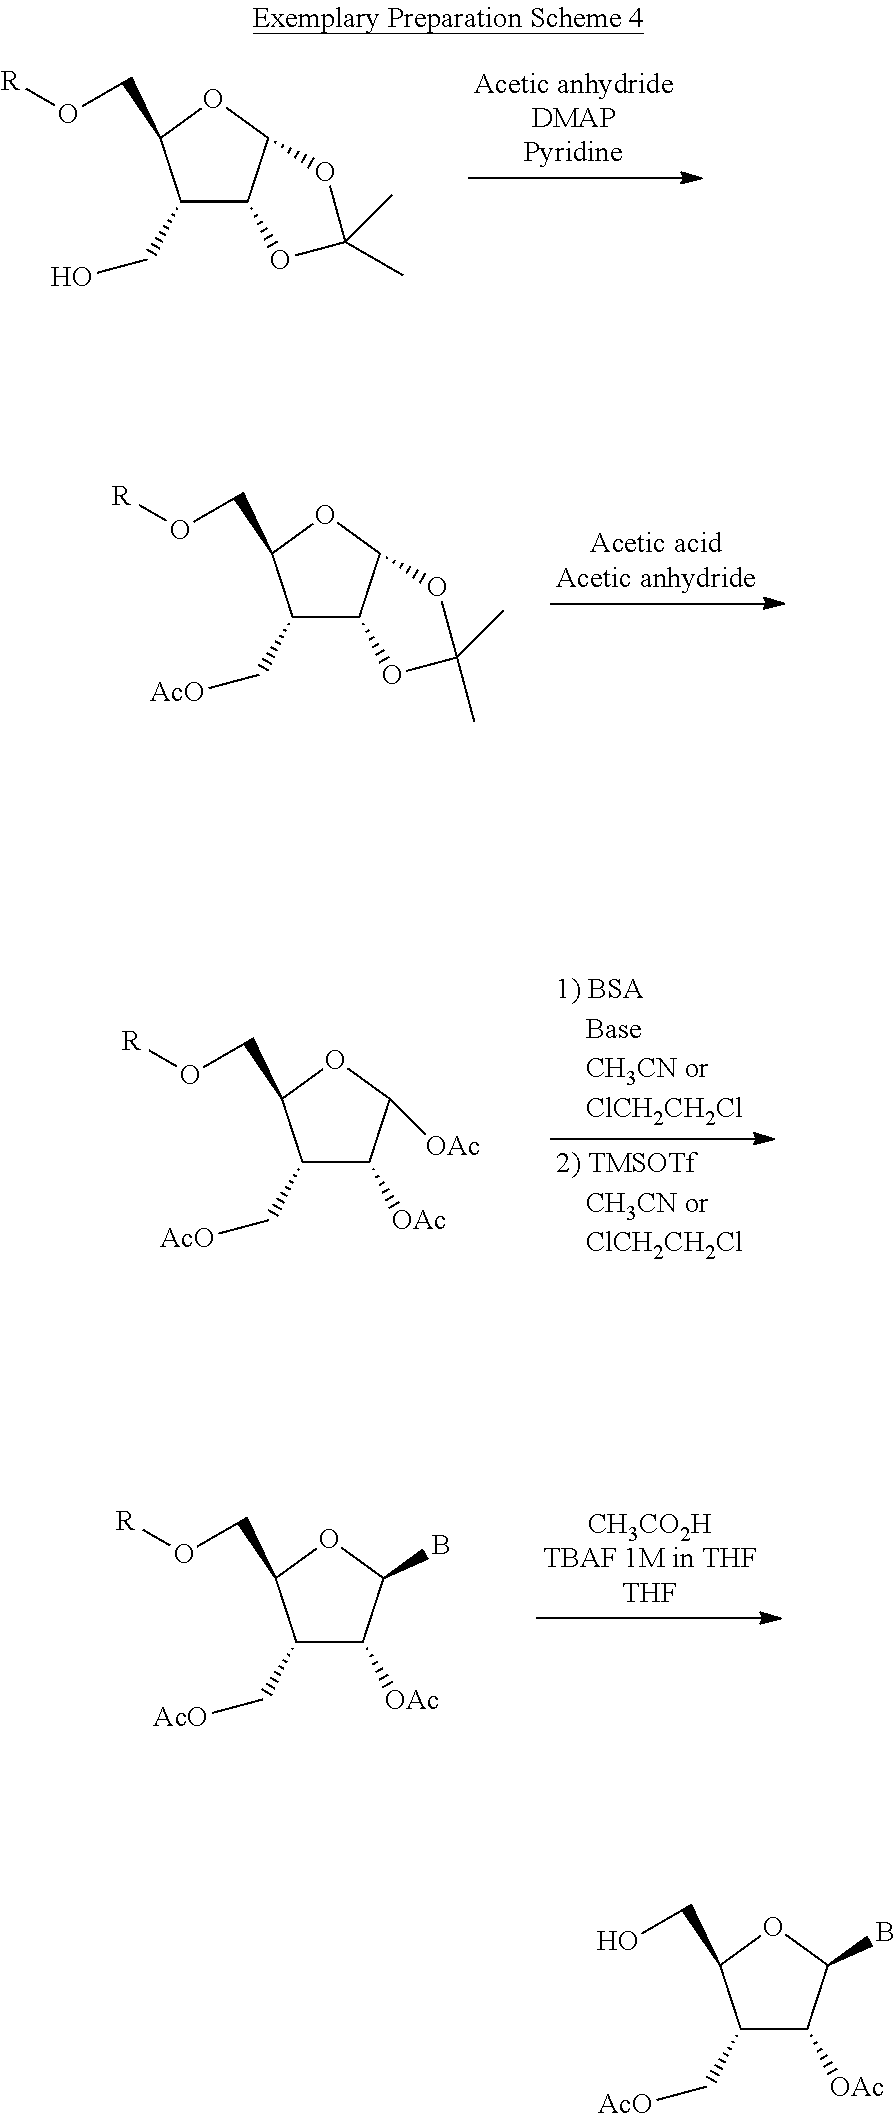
C1(CO)C2C(OC1CO[R])OC(C)(C)O2.C1(C[AcO])C2C(OC1CO[R])OC(C)(C)O2.C1(C[AcO])C([OAc])C([OAc])OC1CO[R].C1(C[AcO])C([OAc])C(B)OC1CO[R].C1(C[AcO])C([OAc])C(B)OC1CO
